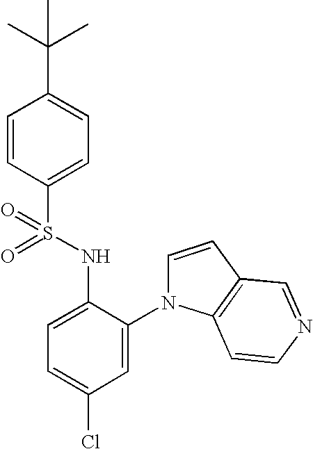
C1=CC(S(NC2=CC=C(Cl)C=C2N2C=CC3=C2C=CN=C3)(=O)=O)=CC=C1C(C)(C)C
